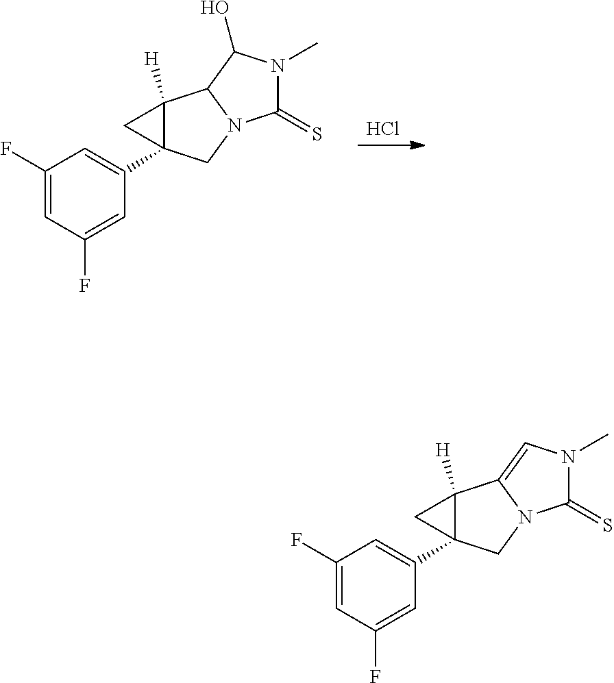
C1(F)=CC(F)=CC(C23C([H])(C2)C2N(C3)C(=S)N(C)C2O)=C1.Cl.C1(F)=CC(F)=CC(C23C([H])(C2)C2=CN(C)C(=S)N2C3)=C1
